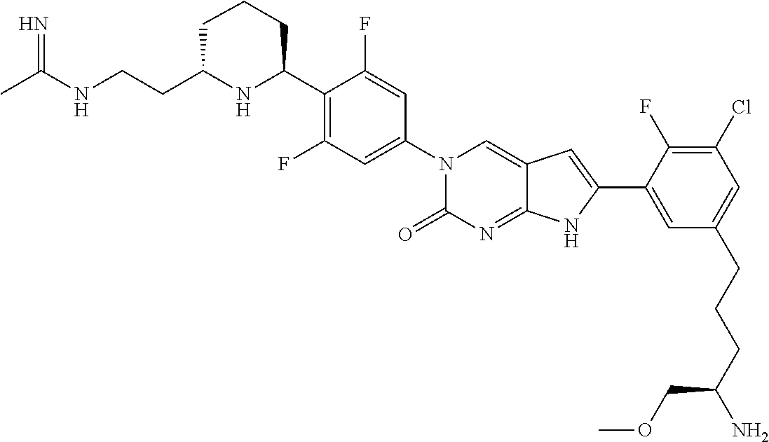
CC(NCCC1NC(C2=C(F)C=C(N3C(=O)N=C4C(=C3)C=C(C3=CC(CCCC(N)COC)=CC(Cl)=C3F)N4)C=C2F)CCC1)=N
